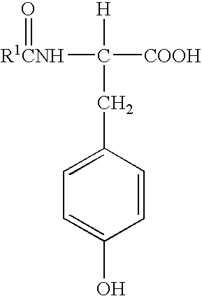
C1=C(CC([COOH])([H])[R1CNH]=O)C=CC(O)=C1
